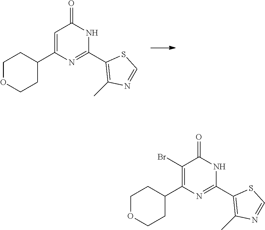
C1OCCC(C2=CC(=O)NC(C3=C(C)N=CS3)=N2)C1.C1OCCC(C2=C(Br)C(=O)NC(C3=C(C)N=CS3)=N2)C1
